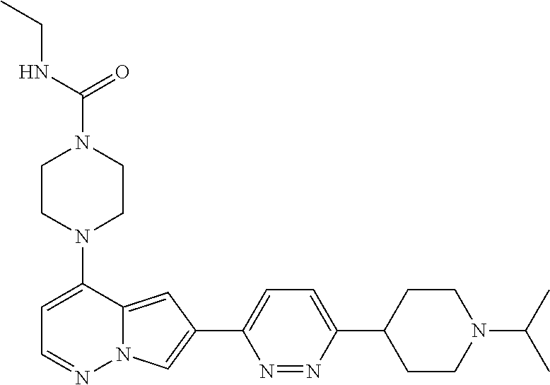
N1(C2=CC=NN3C2=CC(C2=CC=C(C4CCN(C(C)C)CC4)N=N2)=C3)CCN(C(=O)NCC)CC1
